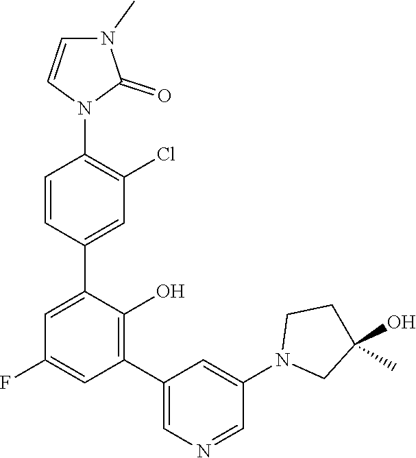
C1=CC(C2=CC(F)=CC(C3=CN=CC(N4CC(O)(C)CC4)=C3)=C2O)=CC(Cl)=C1N1C(=O)N(C)C=C1
